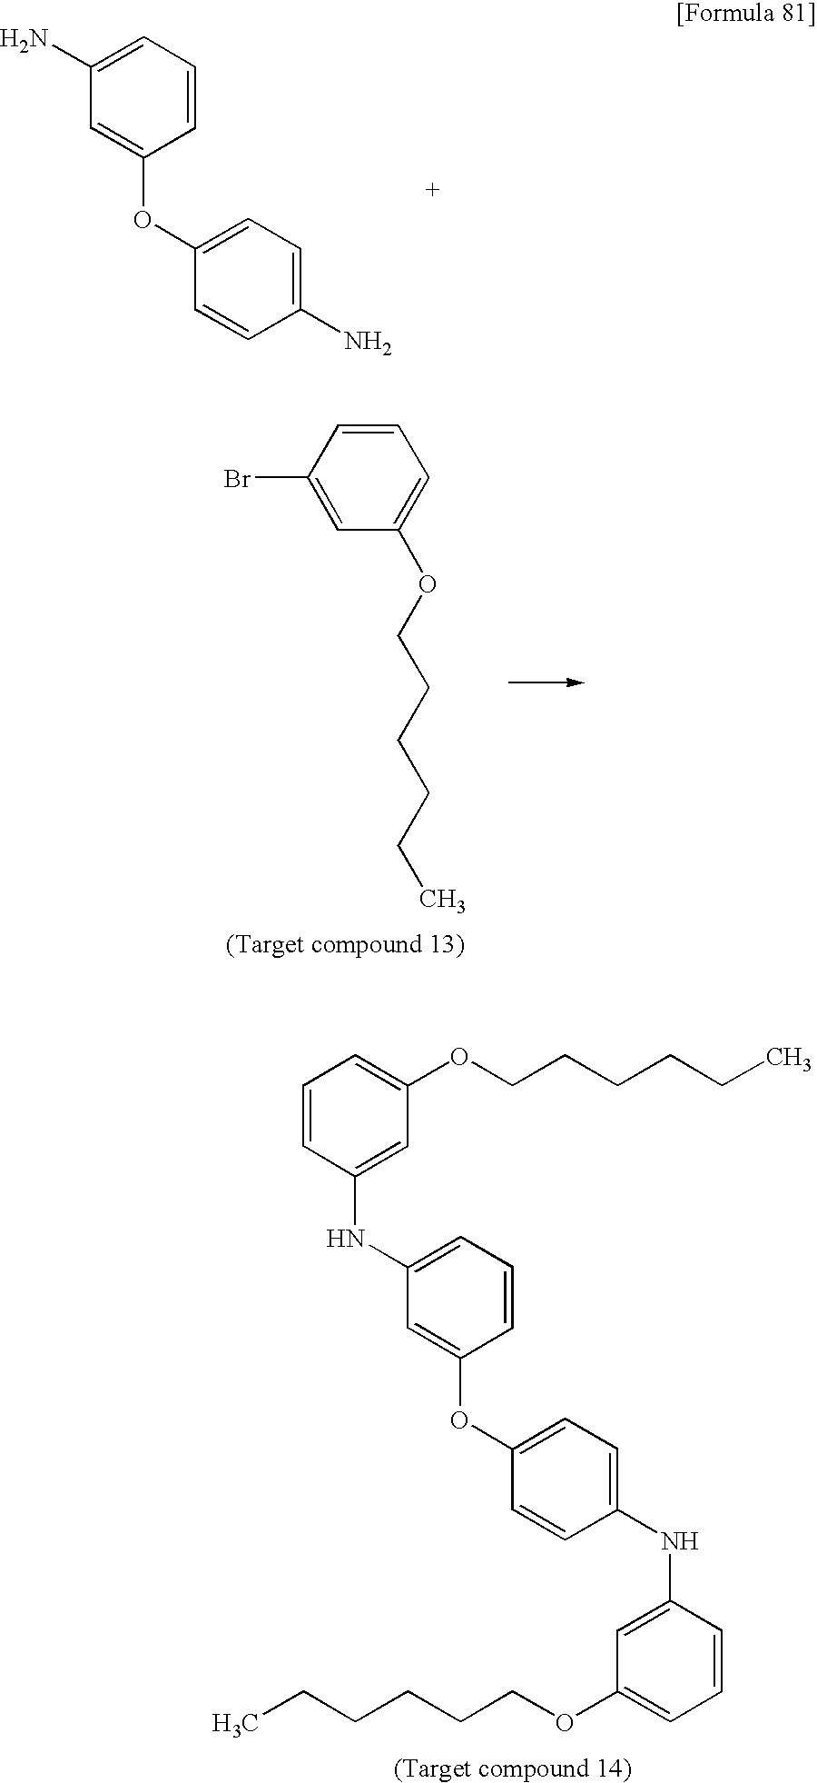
C1=C(OC2=CC=C(N)C=C2)C=CC=C1N.BrC1=CC(OCCCCCC)=CC=C1.C1=C(OC2=CC=C(NC3=CC(OCCCCCC)=CC=C3)C=C2)C=CC=C1NC1=CC(OCCCCCC)=CC=C1
